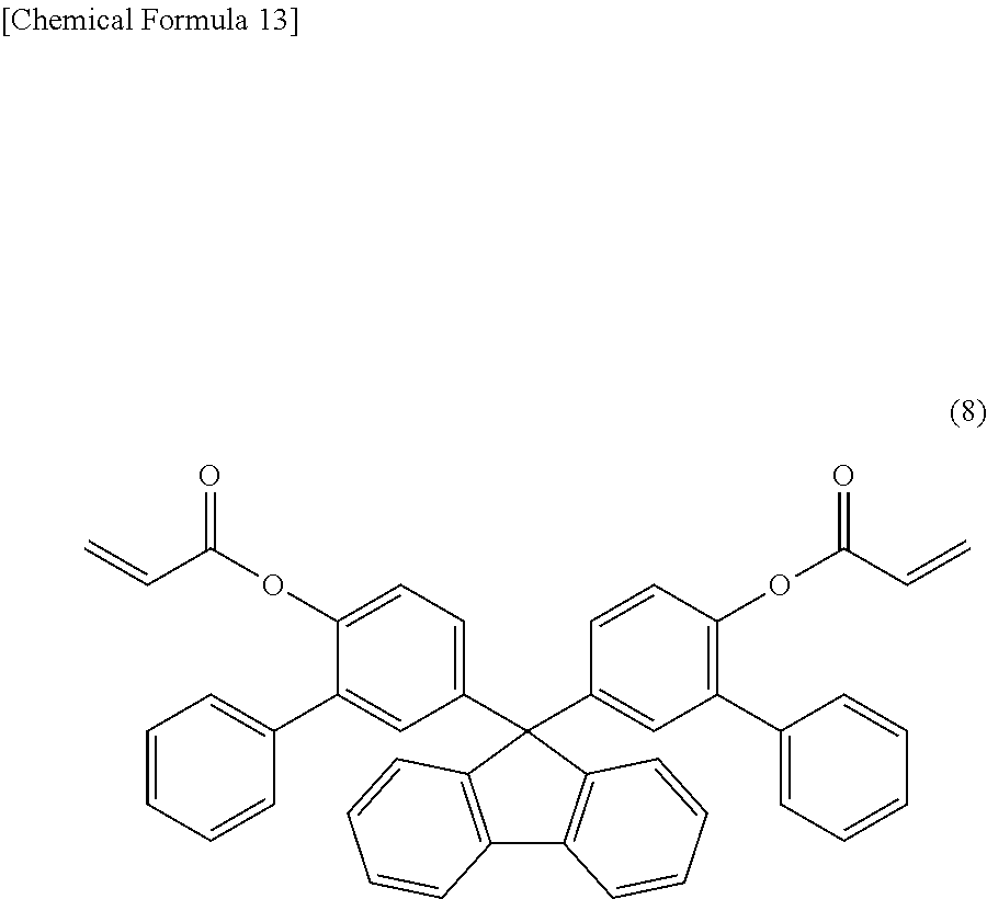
C1(C2=CC(C3(C4=CC(C5=CC=CC=C5)=C(OC(=O)C=C)C=C4)C4=C(C5=C3C=CC=C5)C=CC=C4)=CC=C2OC(C=C)=O)=CC=CC=C1
